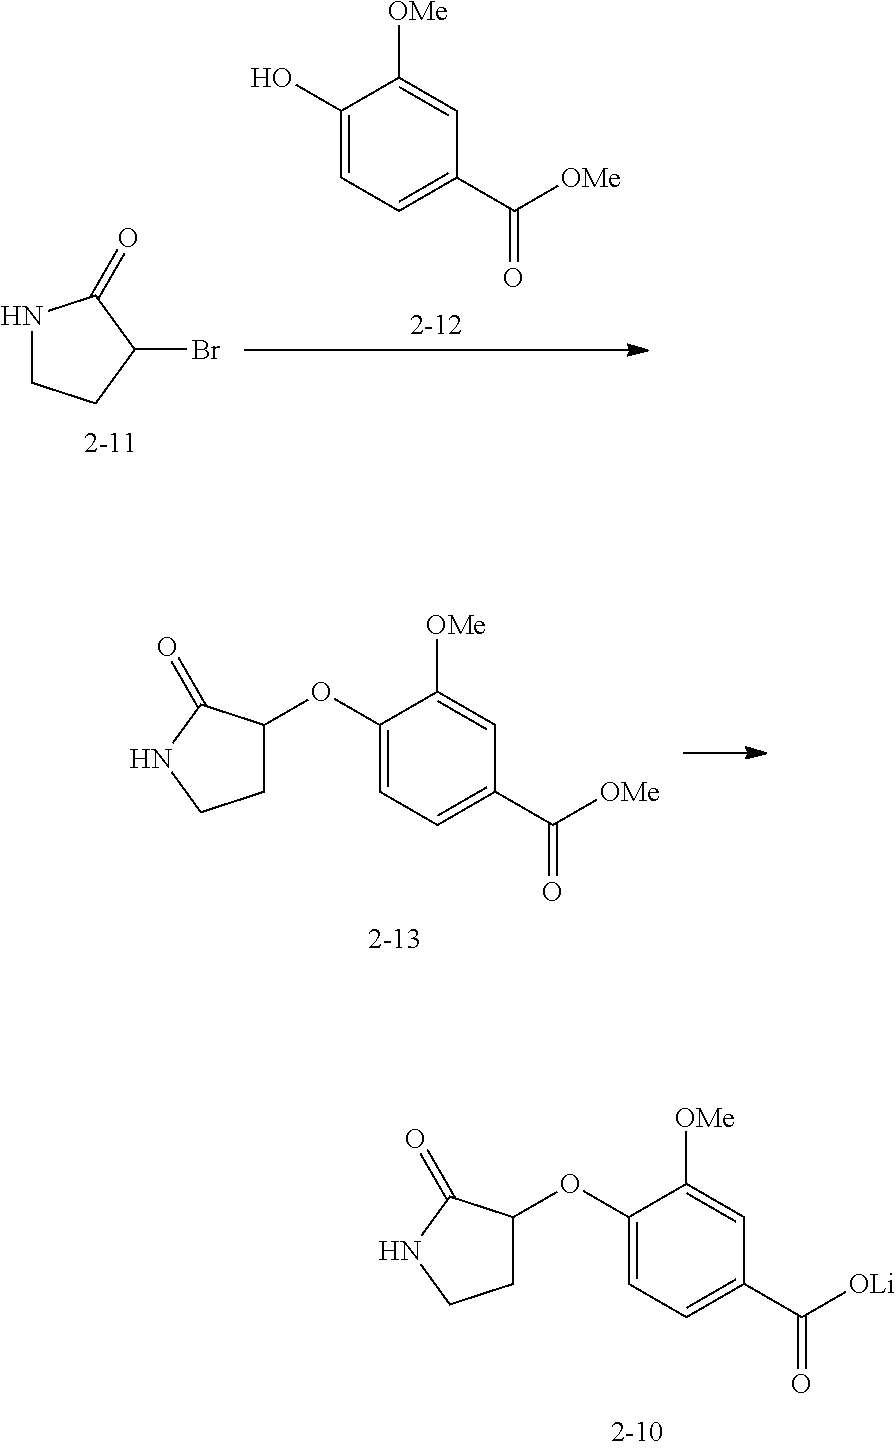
C1(OC2CCNC2=O)=CC=C(C([OLi])=O)C=C1[OMe].N1CCC(Br)C1=O.C1(O)=CC=C(C([OMe])=O)C=C1[OMe].C1(OC2CCNC2=O)=CC=C(C([OMe])=O)C=C1[OMe]
